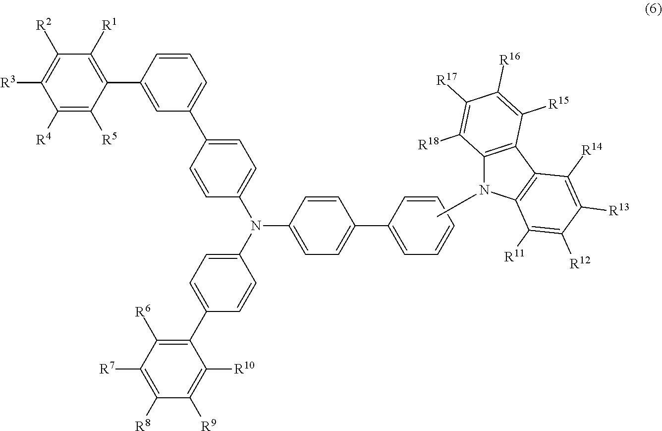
C1=C(C2=C([R1])C([R2])=C([R3])C([R4])=C2[R5])C=CC=C1C1=CC=C(N(C2=CC=C(C3=C([R6])C([R7])=C([R8])C([R9])=C3[R10])C=C2)C2=CC=C(C3=CC=CC=C3)C=C2)C=C1.CN1C2=C(C3=C1C([R11])=C([R12])C([R13])=C3[R14])C([R15])=C([R16])C([R17])=C2[R18]
